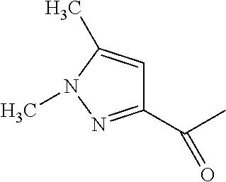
C1(C(C)=O)=NN(C)C(C)=C1
